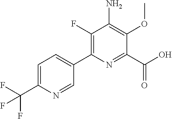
C1(F)=C(C2=CC=C(C(F)(F)F)N=C2)N=C(C(O)=O)C(OC)=C1N
